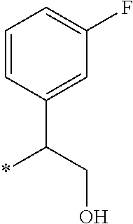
C1=CC(C(CO)*)=CC(F)=C1
